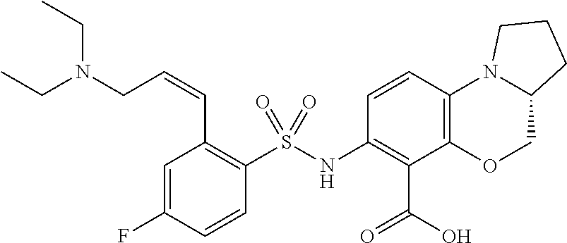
C1=C(F)C=CC(S(NC2=C(C(O)=O)C3=C(C=C2)N2C(CO3)CCC2)(=O)=O)=C1C=CCN(CC)CC
